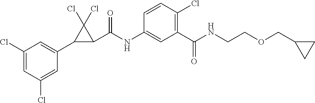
C1(Cl)=CC(Cl)=CC(C2C(C(NC3=CC(C(NCCOCC4CC4)=O)=C(Cl)C=C3)=O)C2(Cl)Cl)=C1
